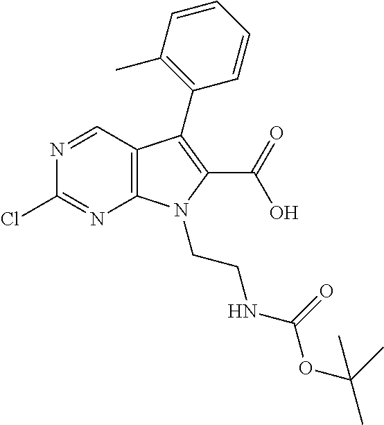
C12=C(C=NC(Cl)=N1)C(C1=C(C)C=CC=C1)=C(C(=O)O)N2CCNC(OC(C)(C)C)=O
